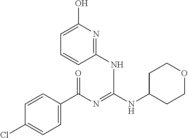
C1=CC(C(N=C(NC2CCOCC2)NC2=NC(O)=CC=C2)=O)=CC=C1Cl
